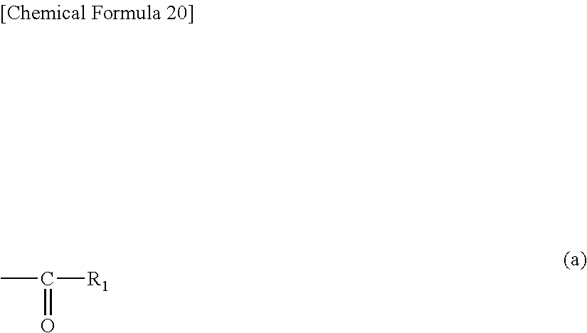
CC([R1])=O
